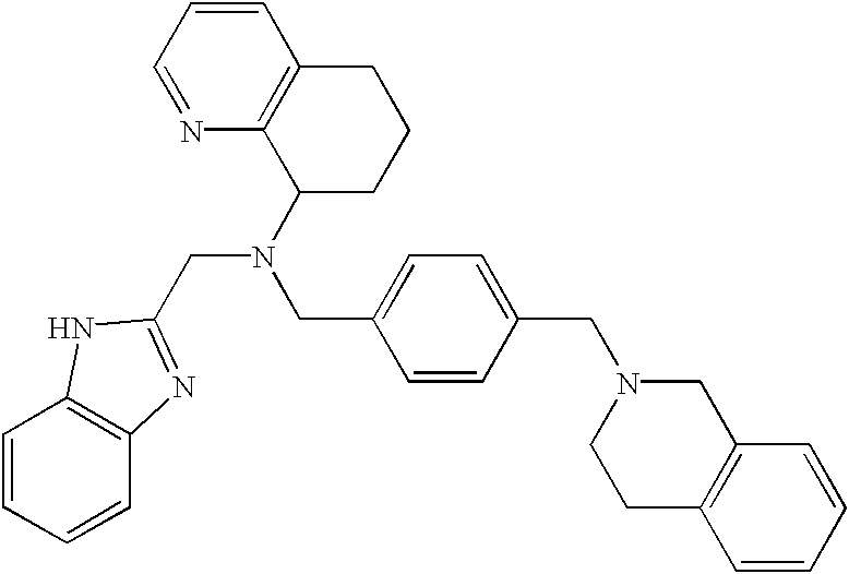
C1=CC=NC2=C1CCCC2N(CC1=CC=C(CN2CCC3=C(C2)C=CC=C3)C=C1)CC1=NC2=C(N1)C=CC=C2
